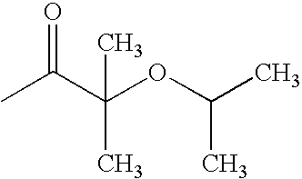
CC(C(OC(C)C)(C)C)=O
